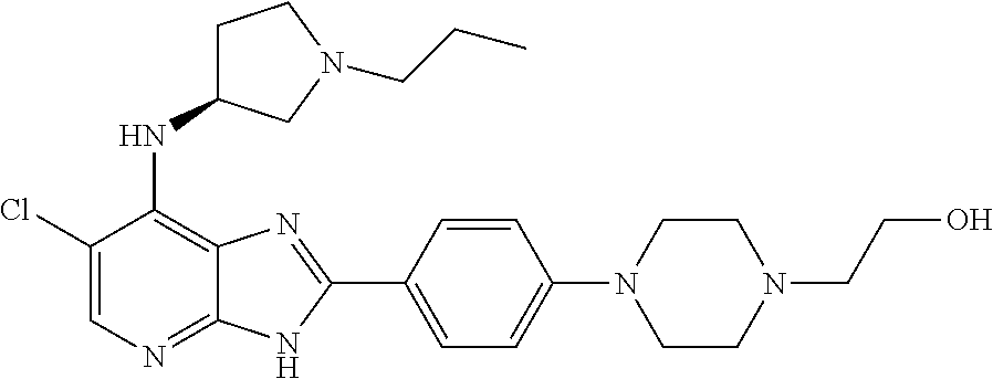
C1(Cl)=CN=C2C(=C1NC1CCN(CCC)C1)N=C(C1=CC=C(N3CCN(CCO)CC3)C=C1)N2
